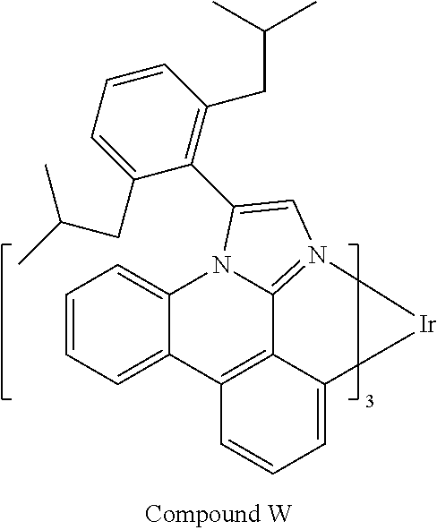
C12=C3C(=CC=C1)[Ir]N1=C3N(C3=CC=CC=C23)C(C2=C(CC(C)C)C=CC=C2CC(C)C)=C1
